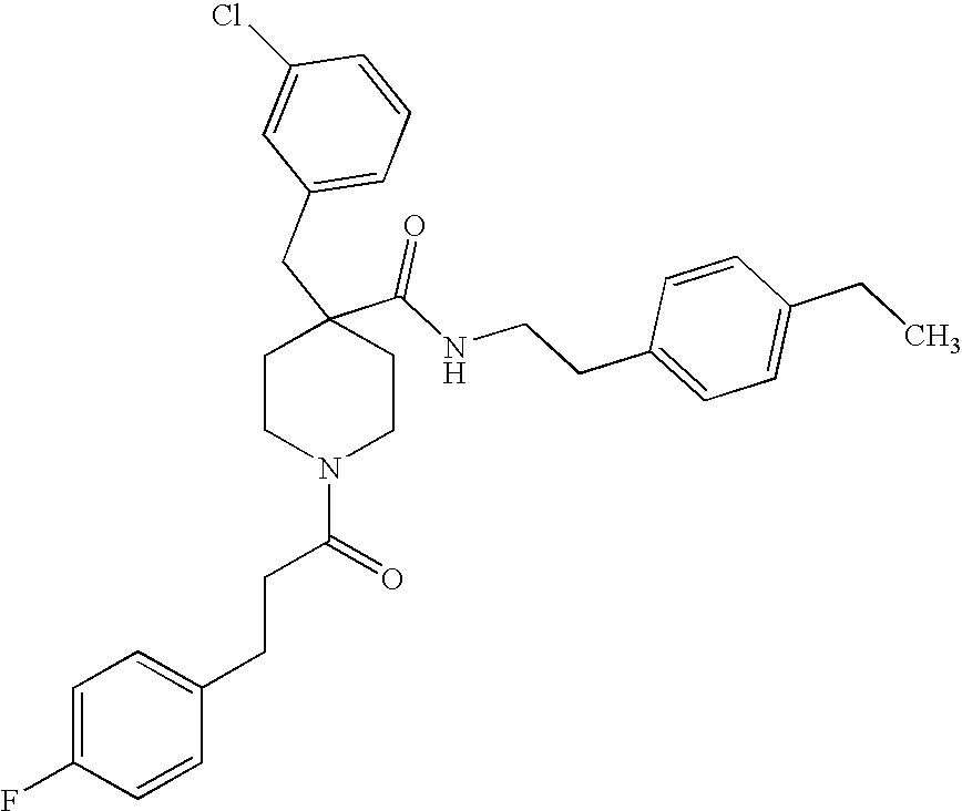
C1=C(F)C=CC(CCC(=O)N2CCC(C(=O)NCCC3=CC=C(CC)C=C3)(CC3=CC=CC(Cl)=C3)CC2)=C1
